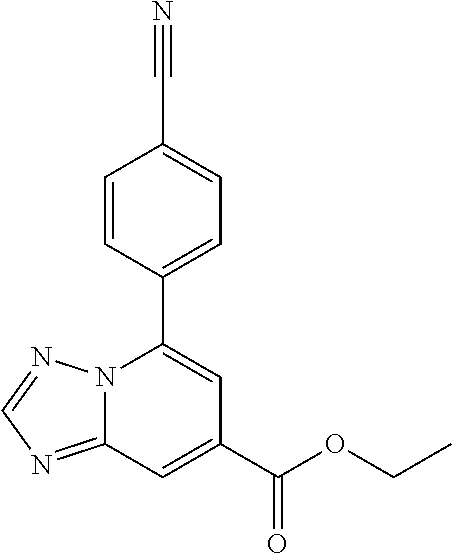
C1=CC(C2=CC(C(OCC)=O)=CC3=NC=NN23)=CC=C1C#N
